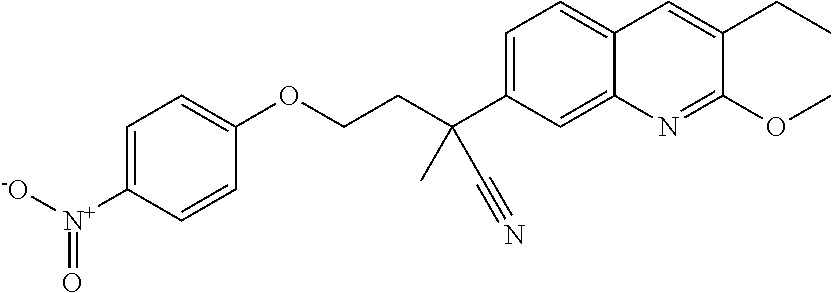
C(CC(C1=CC=C2C(=C1)N=C(OC)C(CC)=C2)(C#N)C)OC1=CC=C([N+]([-O])=O)C=C1
